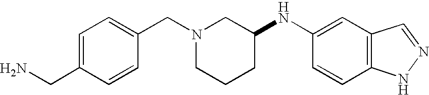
C1=C(CN)C=CC(CN2CCCC(NC3=CC4=C(C=C3)NN=C4)C2)=C1
